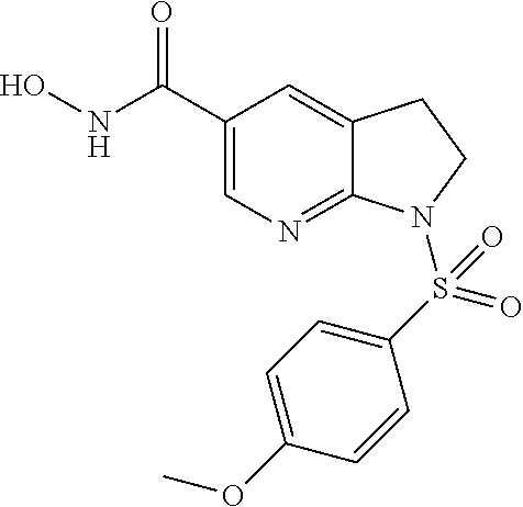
C1(C(NO)=O)=CN=C2C(=C1)CCN2S(C1=CC=C(OC)C=C1)(=O)=O
